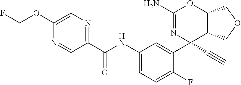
C1(C(NC2=CC=C(F)C(C3(C#C)N=C(N)OC4C3COC4)=C2)=O)=NC=C(OCF)N=C1
